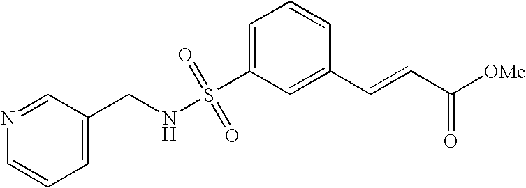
C1(S(NCC2=CC=CN=C2)(=O)=O)=CC=CC(C=CC([OMe])=O)=C1
